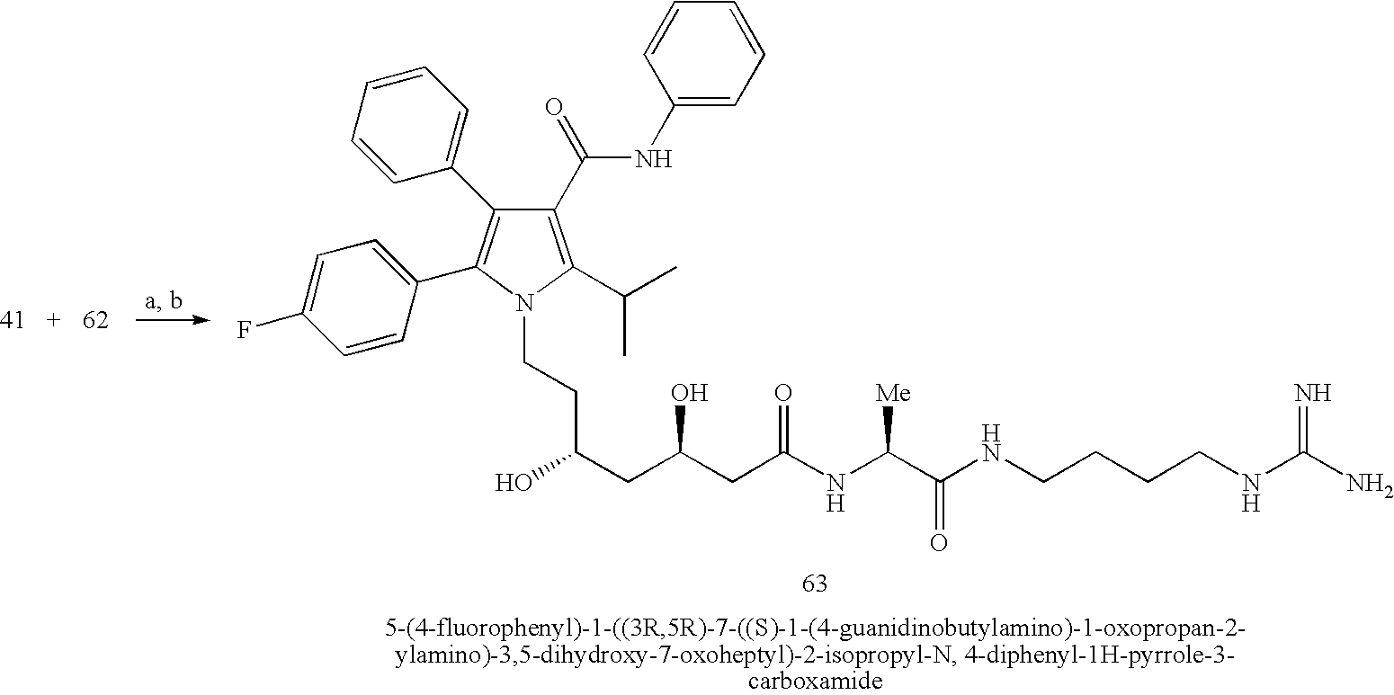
C1=CC(F)=CC=C1C1=C(C2=CC=CC=C2)C(C(NC2=CC=CC=C2)=O)=C(C(C)C)N1CCC(CC(CC(NC(C(NCCCCNC(N)=N)=O)[Me])=O)O)O
